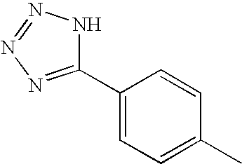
C1(C2=CC=C(C)C=C2)=NN=NN1
